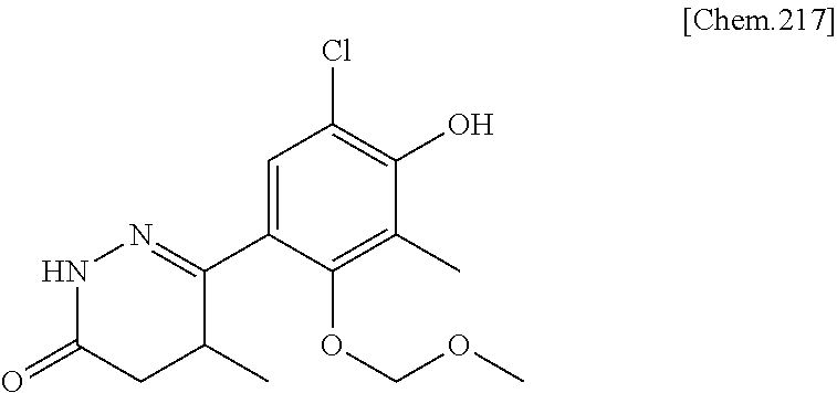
C1(C2=NNC(=O)CC2C)=CC(Cl)=C(O)C(C)=C1OCOC
